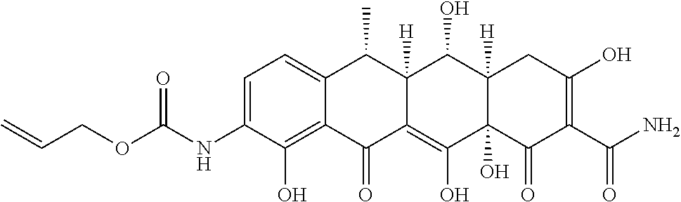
C1=C(NC(OCC=C)=O)C(O)=C2C(=C1)C(C)C1([H])C(=C(O)C3(O)C([H])(C1O)CC(O)=C(C(N)=O)C3=O)C2=O
